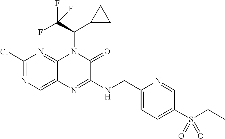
C1(Cl)=NC=C2C(=N1)N(C(C1CC1)C(F)(F)F)C(=O)C(NCC1=CC=C(S(CC)(=O)=O)C=N1)=N2
